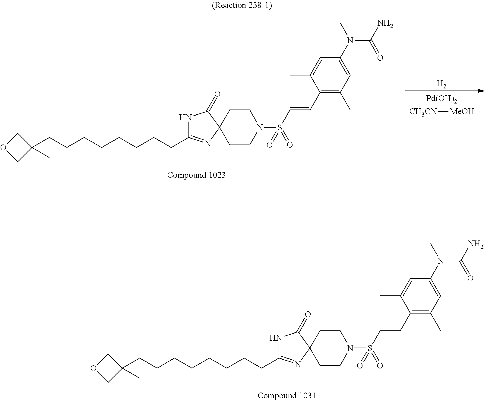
C(CCC1=NC2(C(=O)N1)CCN(S(CCC1=C(C)C=C(N(C)C(=O)N)C=C1C)(=O)=O)CC2)CCCCCC1(C)COC1.[H2].[Pd(OH)2].[CH3CN][MeOH].C(CCC1=NC2(C(=O)N1)CCN(S(C=CC1=C(C)C=C(N(C)C(=O)N)C=C1C)(=O)=O)CC2)CCCCCC1(C)COC1
